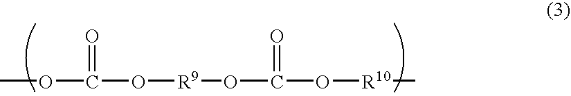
COC(=O)O[R9]OC(=O)O[R10]C
